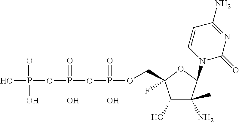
OP(OP(OP(OCC1(F)C(O)C(N)(C)C(N2C(=O)N=C(N)C=C2)O1)(=O)O)(=O)O)(=O)O
